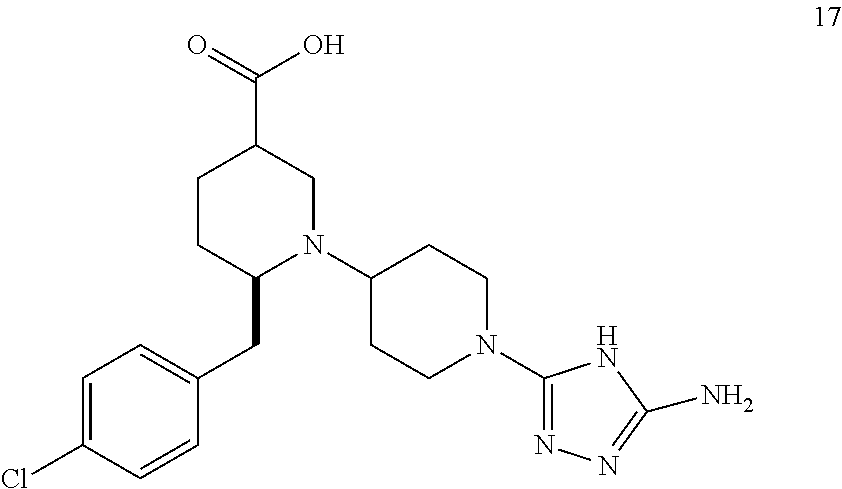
C1=C(Cl)C=CC(CC2N(C3CCN(C4=NN=C(N)N4)CC3)CC(C(=O)O)CC2)=C1
